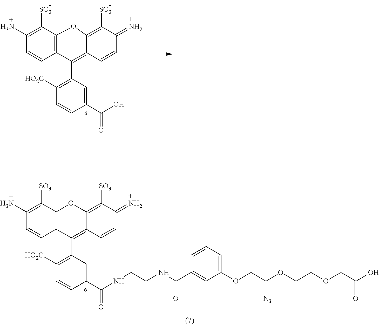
O(C(COC1=CC=CC(C(NCCNC(=O)C2=CC(C3=C4C(=C([SO3])C(=N)C=C4)OC4=C3C=CC(N)=C4[SO3])=C([HO2C])C=C2)=O)=C1)[N3])CCOCC(O)=O.C(O)(=O)C1=CC(C2=C3C(=C([SO3])C(=N)C=C3)OC3=C2C=CC(N)=C3[SO3])=C([HO2C])C=C1
